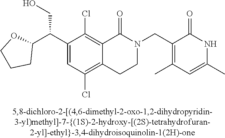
C1(C(CO)C2OCCC2)=CC(Cl)=C2C(=C1Cl)C(=O)N(CC1=C(C)C=C(C)NC1=O)CC2
